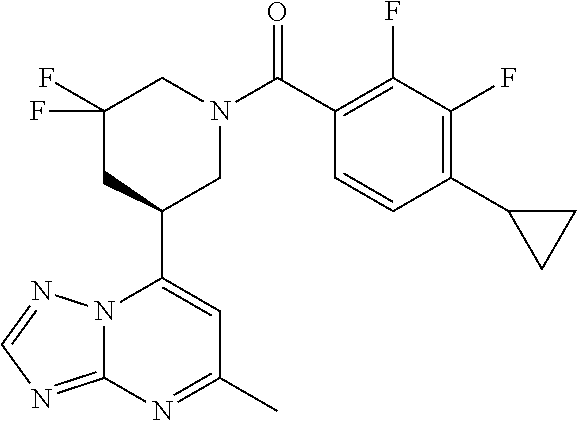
N12C(=NC=N1)N=C(C)C=C2C1CN(C(=O)C2=C(F)C(F)=C(C3CC3)C=C2)CC(F)(F)C1
